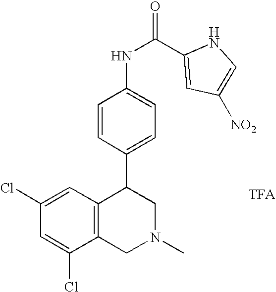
C1(Cl)=CC(Cl)=CC2=C1CN(C)CC2C1=CC=C(NC(=O)C2=CC([NO2])=CN2)C=C1
